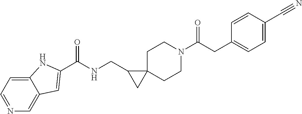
C1=NC=C2C(=C1)NC(C(NCC1CC13CCN(C(CC1=CC=C(C#N)C=C1)=O)CC3)=O)=C2
